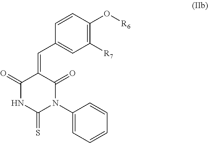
C1(=O)NC(=S)N(C2=CC=CC=C2)C(=O)C1=CC1=CC([R7])=C(O[R6])C=C1
